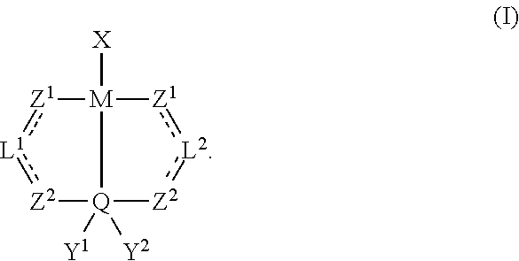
[M]12([X])[Z1]:[L1]:[Z2][Q]1([Y1])([Y2])[Z2]:[L2]:[Z1]2
